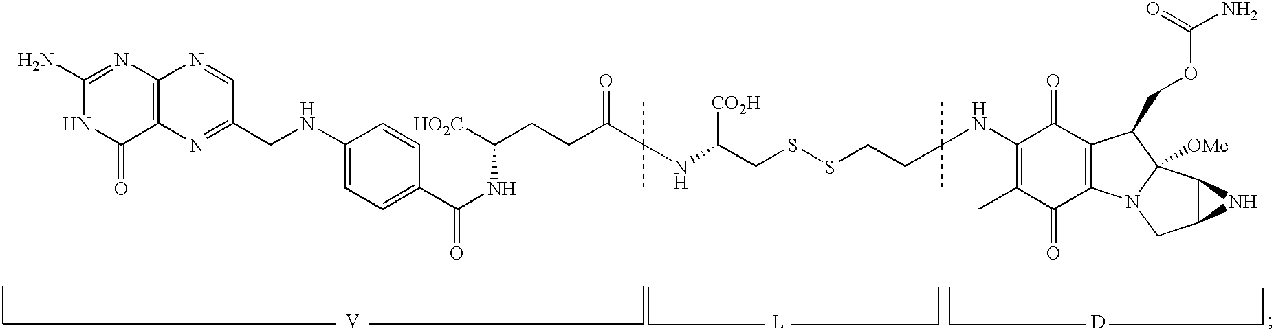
C1(N)=NC2=C(C(=O)N1)N=C(CNC1=CC=C(C(NC(CCC(C(C)(C)NC(CSSCCC(C)(C)NC3=C(C)C(=O)C4=C(C3=O)C(COC(N)=O)C3([OMe])N4CC4C3N4)[CO2H])=O)[HO2C])=O)C=C1)C=N2.[V].[L].[D]
